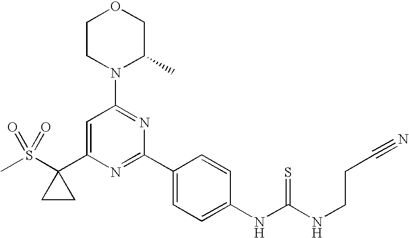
C1CN(C2=NC(C3=CC=C(NC(NCCC#N)=S)C=C3)=NC(C3(S(C)(=O)=O)CC3)=C2)C(C)CO1
